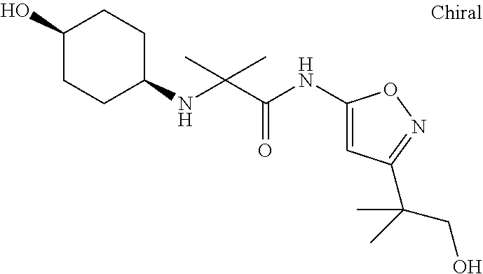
C(NC1CCC(O)CC1)(C(=O)NC1=CC(C(CO)(C)C)=NO1)(C)C
